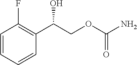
C1=CC=CC(C(COC(N)=O)O)=C1F
